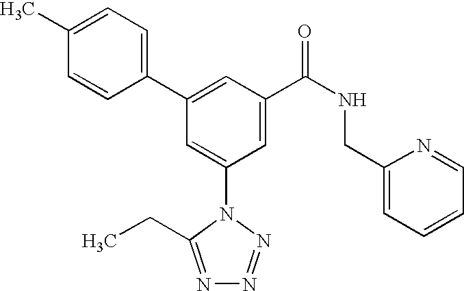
C1(C2=CC(C(NCC3=CC=CC=N3)=O)=CC(N3C(CC)=NN=N3)=C2)=CC=C(C)C=C1
